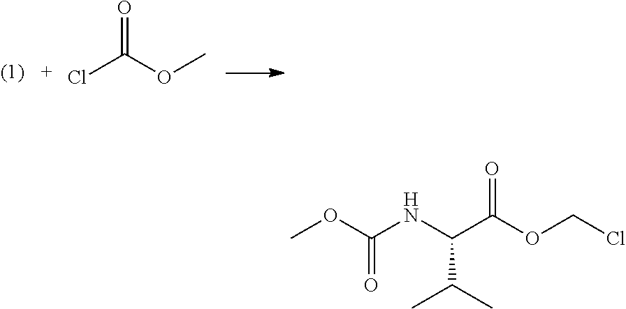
ClC(OC)=O.COC(NC(C(OCCl)=O)C(C)C)=O
